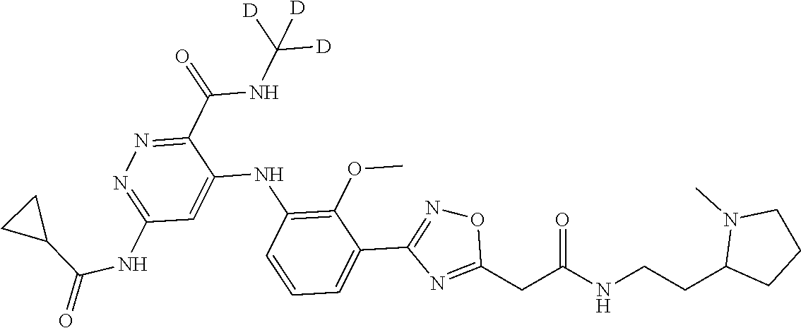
C1(C(NC([D])([D])[D])=O)=NN=C(NC(=O)C2CC2)C=C1NC1=C(OC)C(C2=NOC(CC(NCCC3CCCN3C)=O)=N2)=CC=C1
